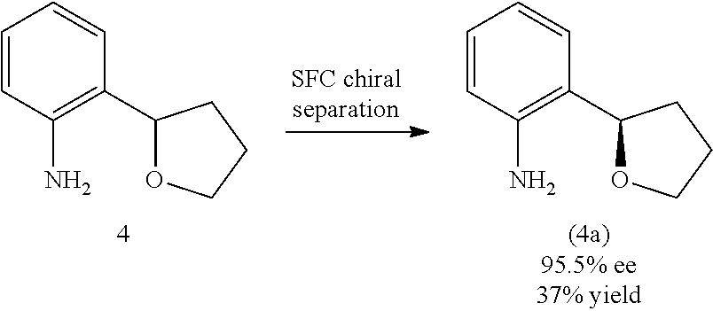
C1=CC(N)=C(C2OCCC2)C=C1.C1=CC(N)=C(C2OCCC2)C=C1
